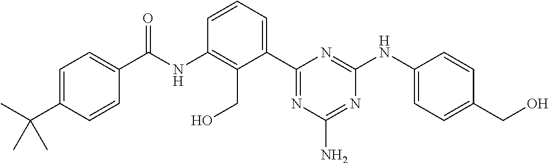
N(C1=C(CO)C(C2=NC(N)=NC(NC3=CC=C(CO)C=C3)=N2)=CC=C1)C(=O)C1=CC=C(C(C)(C)C)C=C1
